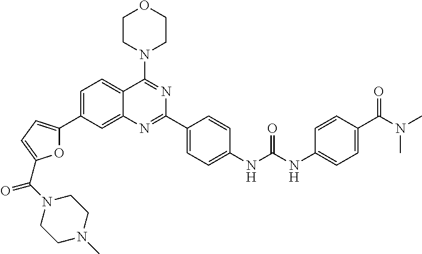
C1=C(C2=CC=C(C(N3CCN(C)CC3)=O)O2)C=C2C(=C1)C(N1CCOCC1)=NC(C1=CC=C(NC(NC3=CC=C(C(N(C)C)=O)C=C3)=O)C=C1)=N2
